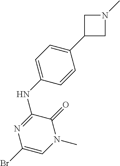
C1(C2CN(C)C2)=CC=C(NC2=NC(Br)=CN(C)C2=O)C=C1
